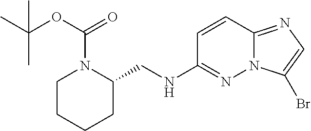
C1CCCC(CNC2=NN3C(=NC=C3Br)C=C2)N1C(OC(C)(C)C)=O
